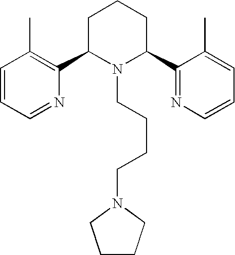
C1=CC=NC(C2N(CCCCN3CCCC3)C(C3=NC=CC=C3C)CCC2)=C1C
